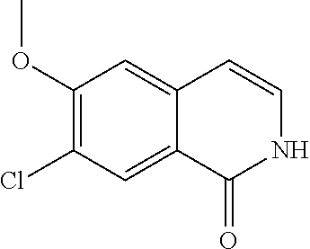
C1(OC)=C(Cl)C=C2C(=C1)C=CNC2=O
